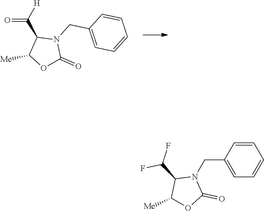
C1=CC=CC=C1CN1C(C(=O)[H])C([Me])OC1=O.C1=CC=CC=C1CN1C(C(F)F)C([Me])OC1=O
